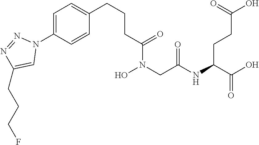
N(CC(NC(C(O)=O)CCC(O)=O)=O)(O)C(CCCC1=CC=C(N2N=NC(CCCF)=C2)C=C1)=O
